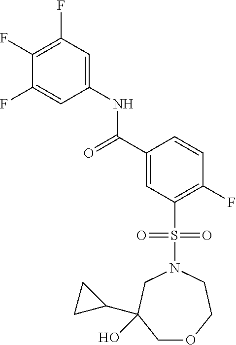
C1(F)=C(F)C=C(NC(C2=CC(S(=O)(=O)N3CC(C4CC4)(O)COCC3)=C(F)C=C2)=O)C=C1F
